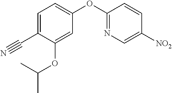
C1=C(C$N)C(OC(C)C)=CC(OC2=NC=C([NO2])C=C2)=C1
